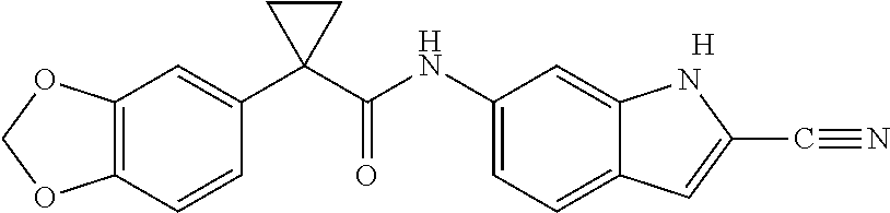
C1(C2(C(NC3=CC=C4C(=C3)NC(C#N)=C4)=O)CC2)=CC2=C(C=C1)OCO2.[H]
